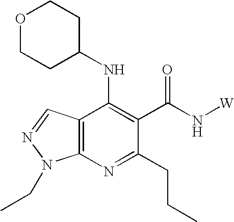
C12=C(N=C(CCC)C(C(N[W])=O)=C1NC1CCOCC1)N(CC)N=C2
